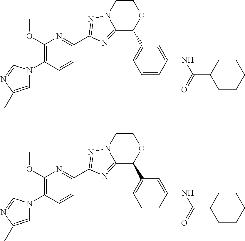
C12=NC(C3=NC(OC)=C(N4C=C(C)N=C4)C=C3)=NN1CCOC2C1=CC=CC(NC(C2CCCCC2)=O)=C1.C12=NC(C3=NC(OC)=C(N4C=C(C)N=C4)C=C3)=NN1CCOC2C1=CC=CC(NC(C2CCCCC2)=O)=C1
